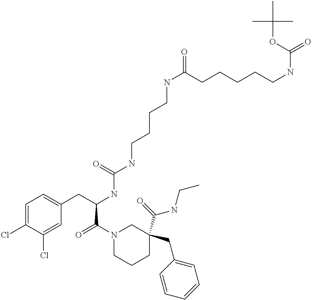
C1(Cl)=CC=C(CC(NC(=O)NCCCCNC(=O)CCCCCNC(=O)OC(C)(C)C)C(N2CCCC(C(=O)NCC)(CC3=CC=CC=C3)C2)=O)C=C1Cl
